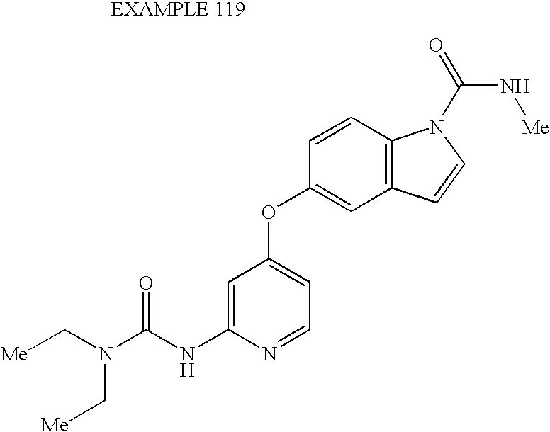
C1=C(NC(N(C[Me])C[Me])=O)N=CC=C1OC1=CC2=C(C=C1)N(C(=O)N[Me])C=C2
